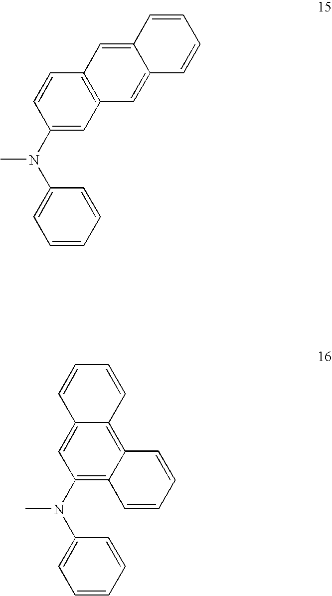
C1(N(C2=CC=CC=C2)C)=CC2=C(C=C1)C=C1C(=C2)C=CC=C1.C1=CC2=C3C(=C(N(C4=CC=CC=C4)C)C=C2C=C1)C=CC=C3
